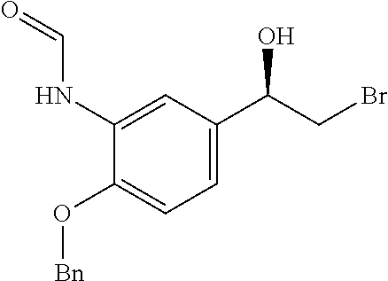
C1=C(NC=O)C(O[Bn])=CC=C1C(CBr)O
